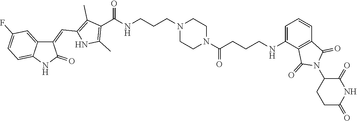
C1CN(CCCNC(C2=C(C)NC(C=C3C4=CC(F)=CC=C4NC3=O)=C2C)=O)CCN1C(=O)CCCNC1=CC=CC2=C1C(=O)N(C1C(=O)NC(=O)CC1)C2=O
